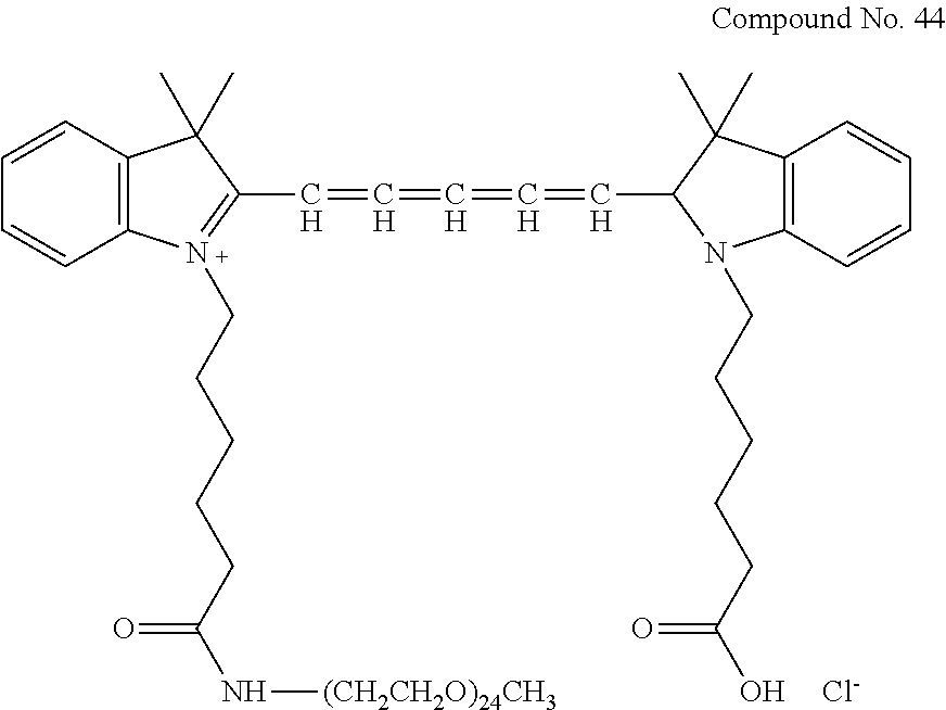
C1=CC2=C(C=C1)N(CCCCCC(N[(CH2CH2O)24CH3])=O)=C(C=C=C=C=CC1N(CCCCCC(O)=O)C3=C(C1(C)C)C=CC=C3)C2(C)C.[Cl-]
